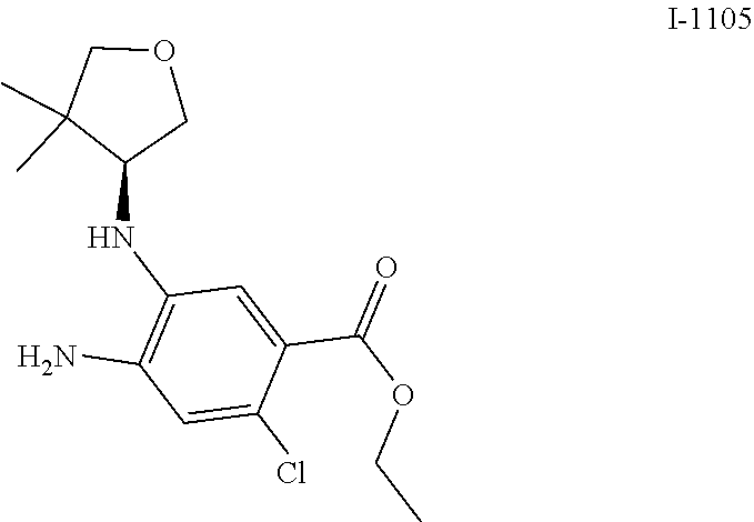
C1=C(Cl)C(C(OCC)=O)=CC(NC2COCC2(C)C)=C1N
